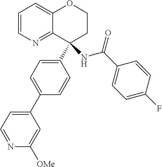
C1=CN=C2C(=C1)OCCC2(C1=CC=C(C2=CC=NC([OMe])=C2)C=C1)NC(C1=CC=C(F)C=C1)=O
